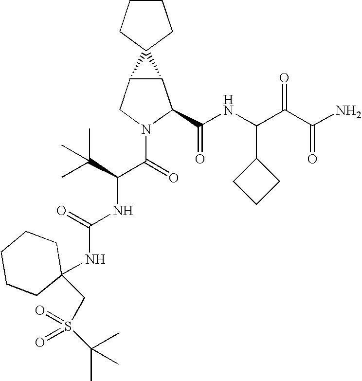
C12C(CN(C(=O)C(NC(NC3(CS(C(C)(C)C)(=O)=O)CCCCC3)=O)C(C)(C)C)C1C(NC(C(C(N)=O)=O)C1CCC1)=O)C21CCCC1
